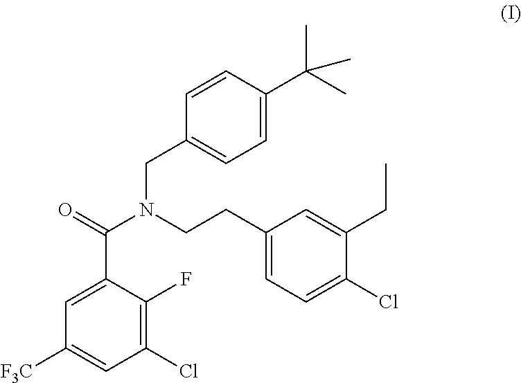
C1(C(=O)N(CCC2=CC=C(Cl)C(CC)=C2)CC2=CC=C(C(C)(C)C)C=C2)=CC([F3C])=CC(Cl)=C1F
